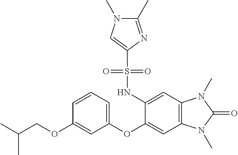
C1=CC=C(OC2=CC3=C(C=C2NS(C2=CN(C)C(C)=N2)(=O)=O)N(C)C(=O)N3C)C=C1OCC(C)C
